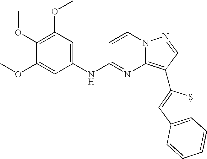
C1(OC)=C(OC)C=C(NC2=NC3=C(C4=CC5=C(S4)C=CC=C5)C=NN3C=C2)C=C1OC
